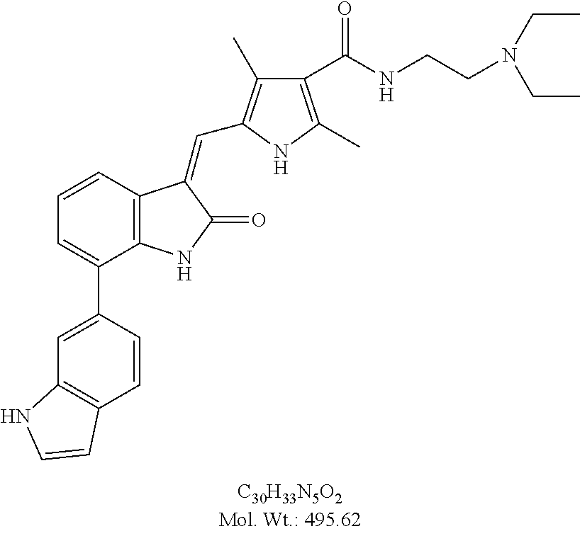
C1=CC2=C(C(C3=CC4=C(C=C3)C=CN4)=C1)NC(=O)C2=CC1=C(C)C(C(NCCN(CC)CC)=O)=C(C)N1
